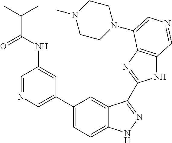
C1(C2=CN=CC(NC(=O)C(C)C)=C2)=CC=C2C(=C1)C(C1=NC3=C(N1)C=NC=C3N1CCN(C)CC1)=NN2
